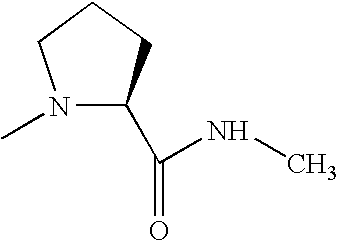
N1(C)C(C(NC)=O)CCC1
